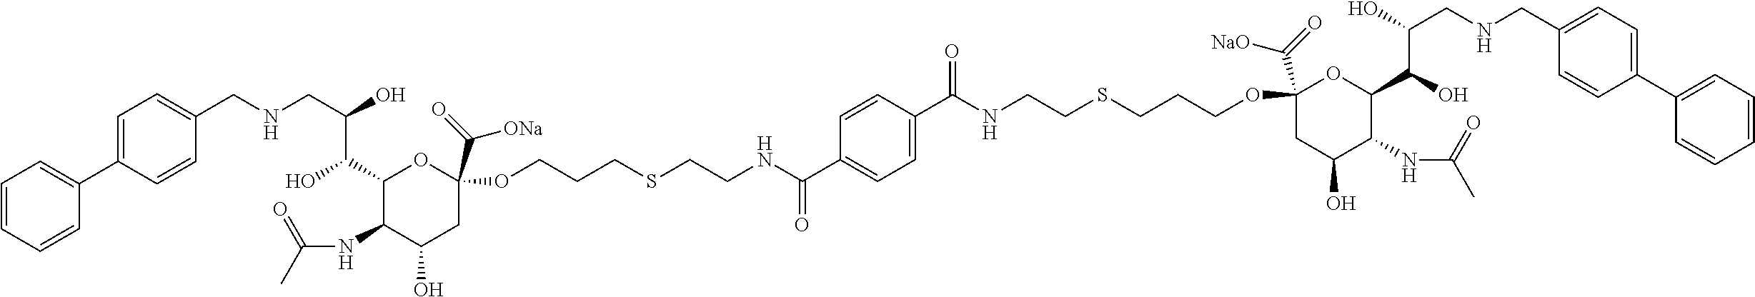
C(NCC(O)C(C1C(NC(C)=O)C(O)CC(C(=O)[ONa])(OCCCSCCNC(C2=CC=C(C(NCCSCCCOC3(C(=O)[NaO])CC(O)C(NC(C)=O)C(C(O)C(O)CNCC4=CC=C(C5=CC=CC=C5)C=C4)O3)=O)C=C2)=O)O1)O)C1=CC=C(C2=CC=CC=C2)C=C1
